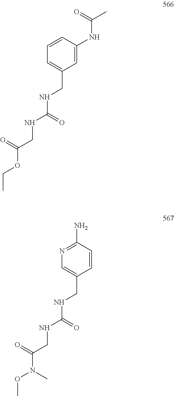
C1=C(NC(=O)C)C=CC=C1CNC(=O)NCC(=O)OCC.C1=CC(N)=NC=C1CNC(=O)NCC(=O)N(OC)C
